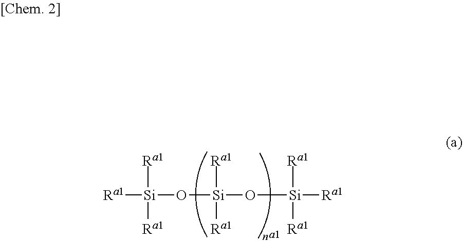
[Ra1][Si](O[Si]([Ra1])([Ra1])O[Si]([Ra1])([Ra1])[Ra1])([Ra1])[Ra1]
